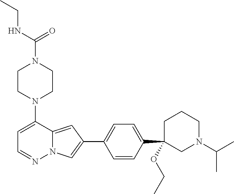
N1(C2=CC=NN3C2=CC(C2=CC=C(C4(OCC)CN(C(C)C)CCC4)C=C2)=C3)CCN(C(=O)NCC)CC1
